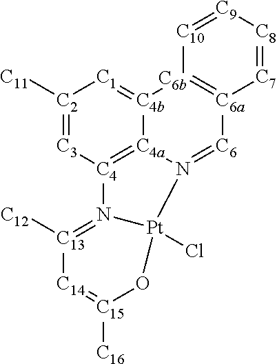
[C2]1([C11])=[C3][C4]2=[C4a]3[C4b](=[C1]1)[C6b]1=[C6a]([C6]=N3[Pt]3(Cl)N2=[C13]([C12])[C14]=[C15]([C16])O3)[C7]=[C8][C9]=[C10]1
